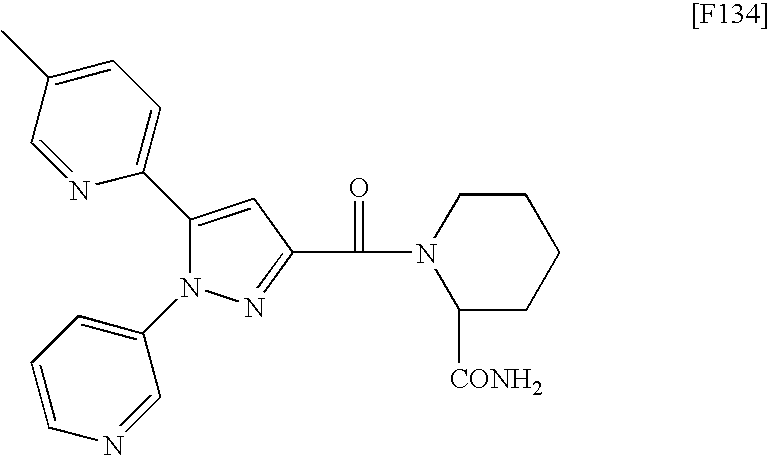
C1=C(C)C=NC(C2=CC(C(=O)N3C([CONH2])CCCC3)=NN2C2=CC=CN=C2)=C1
